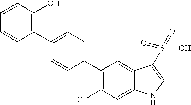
C1(C2=C(O)C=CC=C2)=CC=C(C2=C(Cl)C=C3C(=C2)C(S(=O)(O)=O)=CN3)C=C1
